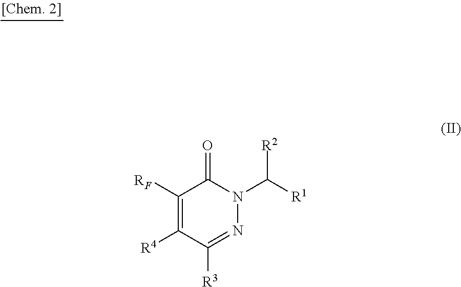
C1([RF])=C([R4])C([R3])=NN(C([R1])[R2])C1=O
